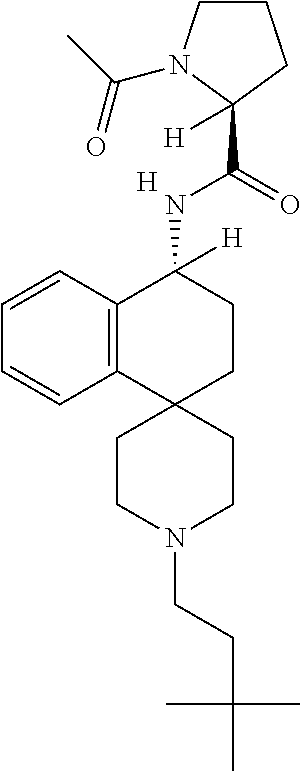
[H].C12=C(C=CC=C1)C(NC(C1([H])CCCN1C(=O)C)=O)([H])CCC21CCN(CCC(C)(C)C)CC1
